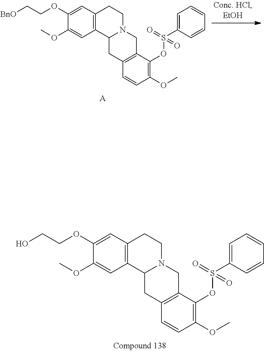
C12=C(C=C(OCC[BnO])C(OC)=C1)CCN1C2CC2=C(C1)C(OS(=O)(C1=CC=CC=C1)=O)=C(OC)C=C2.[A].C12=C(C=C(OCCO)C(OC)=C1)CCN1C2CC2=C(C1)C(OS(=O)(C1=CC=CC=C1)=O)=C(OC)C=C2
